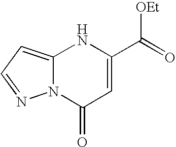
C12=CC=NN1C(=O)C=C(C(=O)[OEt])N2
